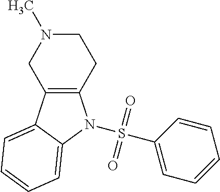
C12=C(C3=CC=CC=C3N1S(C1=CC=CC=C1)(=O)=O)CN(C)CC2
